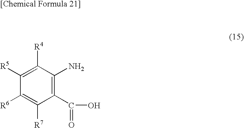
C1([R6])=C([R7])C(C(=O)O)=C(N)C([R4])=C1[R5]
